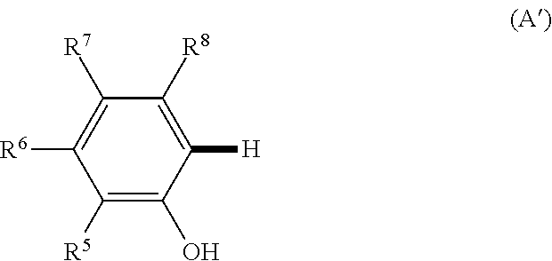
C1([R5])=C(O)C([H])=C([R8])C([R7])=C1[R6]
